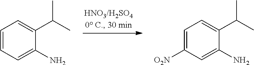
C1=CC=C(N)C(C(C)C)=C1.C1=C([O2N])C=C(N)C(C(C)C)=C1
